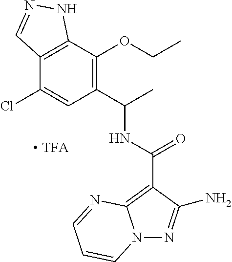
C1(Cl)=CC(C(C)NC(=O)C2=C3N(N=C2N)C=CC=N3)=C(OCC)C2=C1C=NN2
